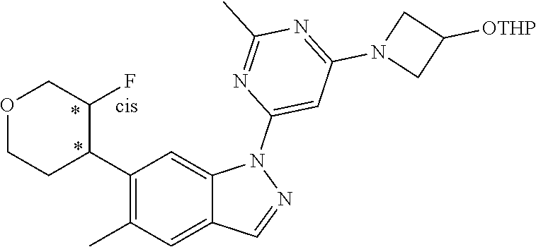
C1(C2C(F)COCC2)=C(C)C=C2C(=C1)N(C1=CC(N3CC([OTHP])C3)=NC(C)=N1)N=C2
